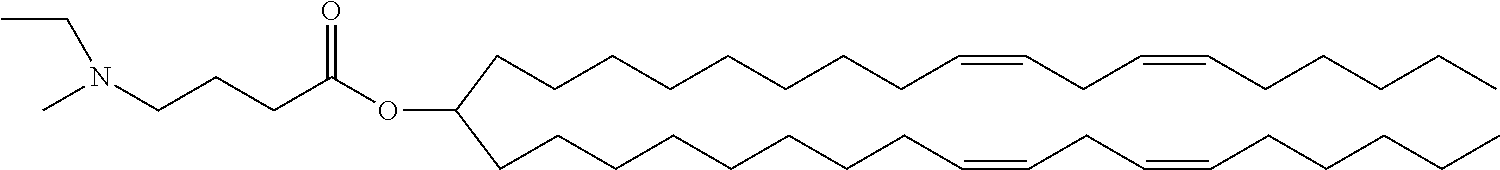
C(CCCCCCCCC=CCC=CCCCCC)(CCCCCCCCC=CCC=CCCCCC)OC(CCCN(C)CC)=O
